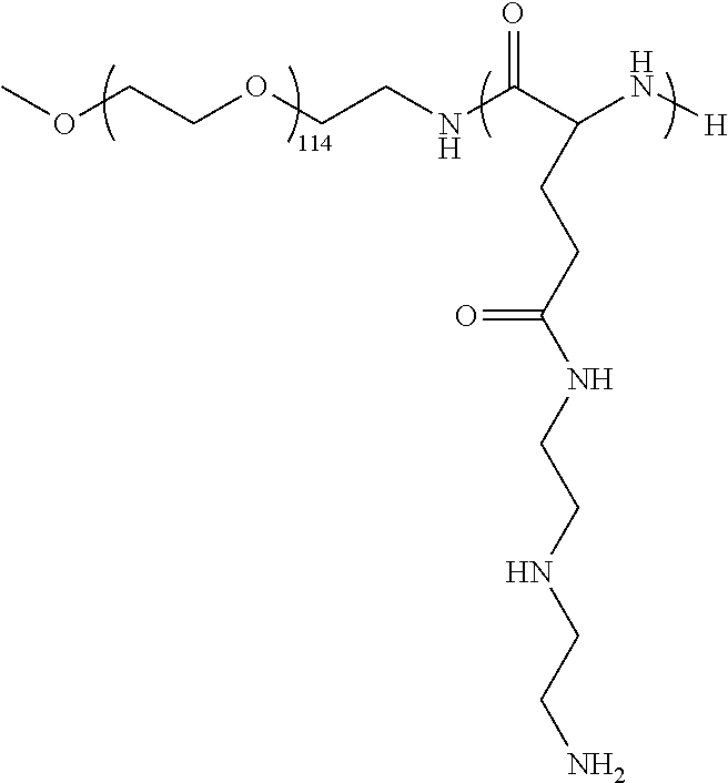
COCCOCCNC(C(N[H])CCC(NCCNCCN)=O)=O
